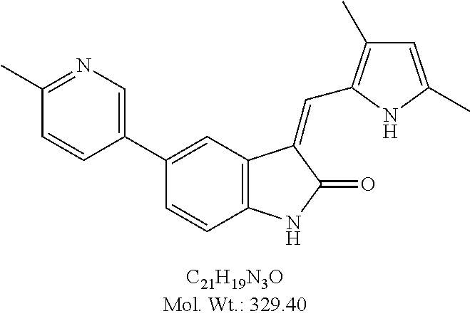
N1=C(C)C=CC(C2=CC3=C(C=C2)NC(=O)C3=CC2=C(C)C=C(C)N2)=C1
